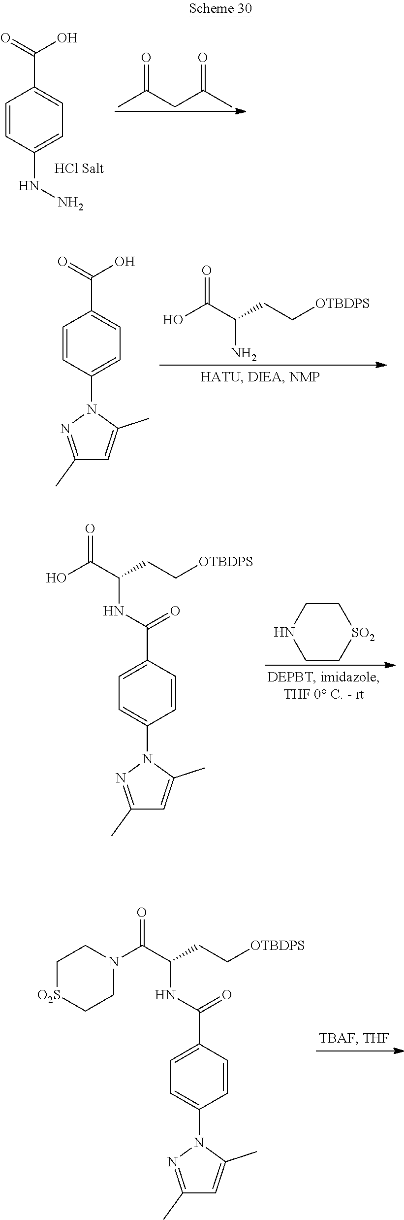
C1=CC(NN)=CC=C1C(=O)O.CC(CC(C)=O)=O.C1=CC(N2N=C(C)C=C2C)=CC=C1C(=O)O.OC(C(N)CC[OTBDPS])=O.C1=C(C(NC(C(=O)O)CC[OTBDPS])=O)C=CC(N2N=C(C)C=C2C)=C1.C1CNCC[SO2]1.C1=C(C(NC(C(=O)N2CC[O2S]CC2)CC[OTBDPS])=O)C=CC(N2N=C(C)C=C2C)=C1
